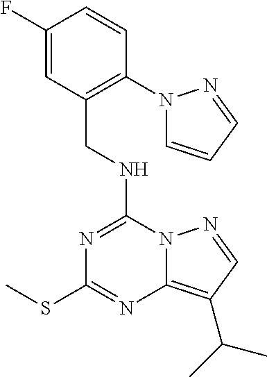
N(C1=NC(SC)=NC2=C(C(C)C)C=NN12)CC1=C(N2C=CC=N2)C=CC(F)=C1
